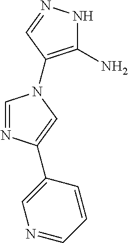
C1=NC(C2=CN=CC=C2)=CN1C1=C(N)NN=C1
